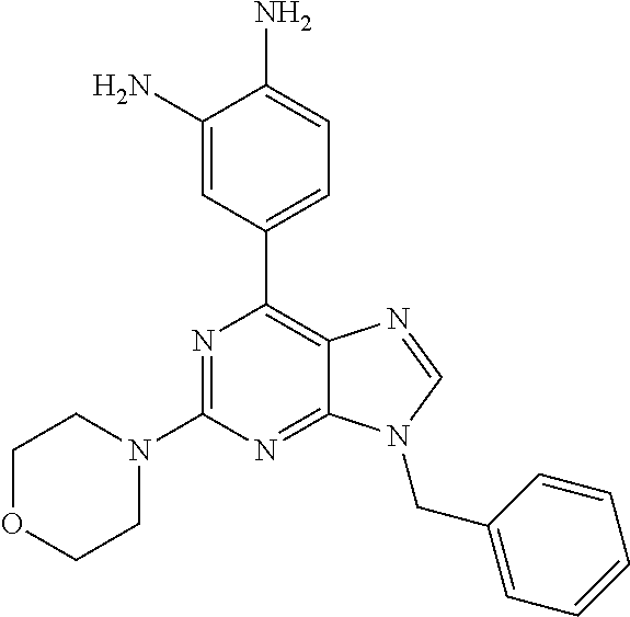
N1=C(N2CCOCC2)N=C2C(=C1C1=CC=C(N)C(N)=C1)N=CN2CC1=CC=CC=C1
